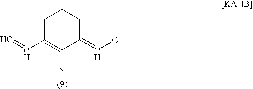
C1C(C=C)=C([Y])C(=CC)CC1
